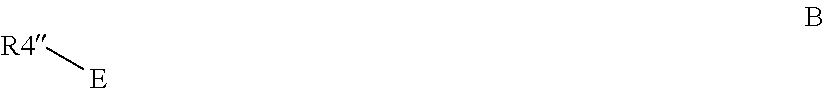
[R4][E]
